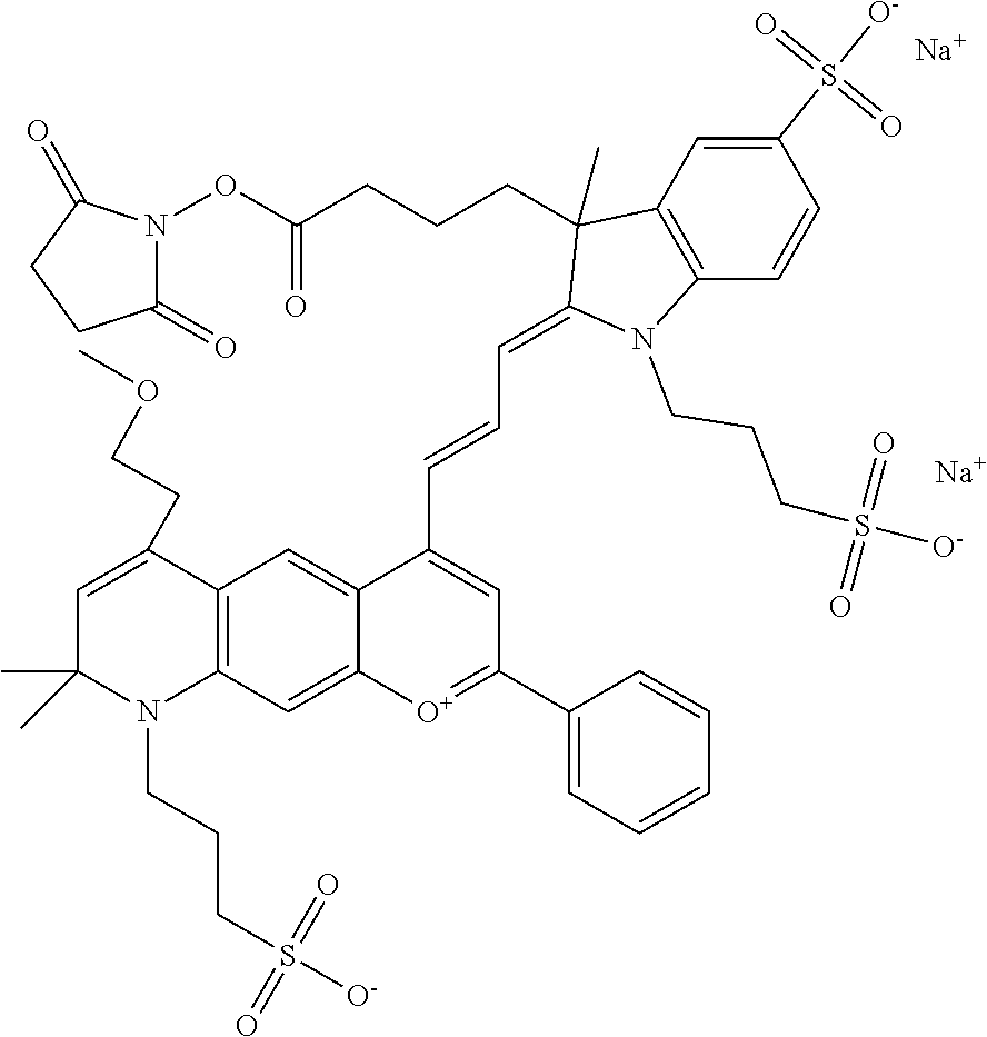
[Na].[Na].C12=C(C=C3C(=C1)C(C=CC=C1N(CCCS([O-])(=O)=O)C4=C(C1(C)CCCC(ON1C(=O)CCC1=O)=O)C=C(S([O-])(=O)=O)C=C4)=CC(C1=CC=CC=C1)=[O+]3)N(CCCS([O-])(=O)=O)C(C)(C)C=C2CCOC
